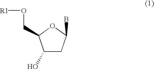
C1(O)CC(B)OC1CO[R1]
